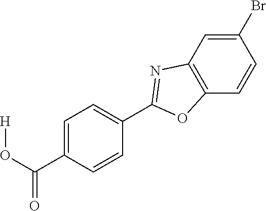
C1=CC(C(O[H])=O)=CC=C1C1=NC2=C(C=CC(Br)=C2)O1
